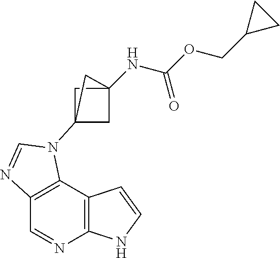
C1=NC2=C(C3=C1N=CN3C13CC(NC(OCC4CC4)=O)(C1)C3)C=CN2
